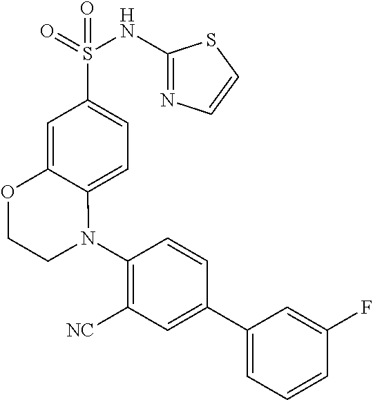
C1(N2C3=CC=C(S(=O)(NC4=NC=CS4)=O)C=C3OCC2)=C([NC])C=C(C2=CC=CC(F)=C2)C=C1
